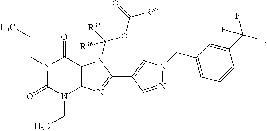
N1(CCC)C(=O)N(CC)C2=C(C1=O)N(C([R35])(OC([R37])=O)[R36])C(C1=CN(CC3=CC=CC(C(F)(F)F)=C3)N=C1)=N2
